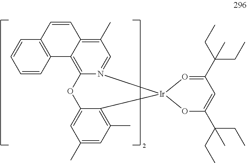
C12=CC(C)=CC(C)=C1[Ir]1(N3=CC(C)=C4C(=C3O2)C2=C(C=C4)C=CC=C2)OC(C(CC)(CC)C)=CC(C(CC)(CC)C)=O1
